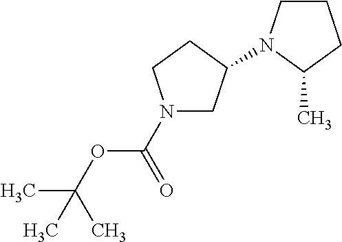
C1C(N2CCCC2C)CCN1C(OC(C)(C)C)=O
